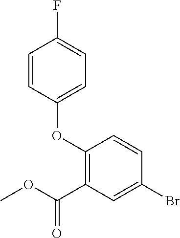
O(C1=C(C(OC)=O)C=C(Br)C=C1)C1=CC=C(F)C=C1
